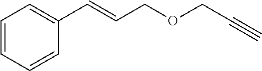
C1=CC=CC(C=CCOCC#C)=C1
